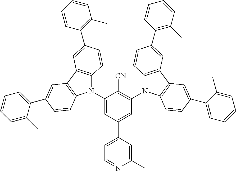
C1(N2C3=C(C4=C2C=CC(C2=CC=CC=C2C)=C4)C=C(C2=C(C)C=CC=C2)C=C3)=CC(C2=CC=NC(C)=C2)=CC(N2C3=C(C4=C2C=CC(C2=CC=CC=C2C)=C4)C=C(C2=C(C)C=CC=C2)C=C3)=C1[CN]
